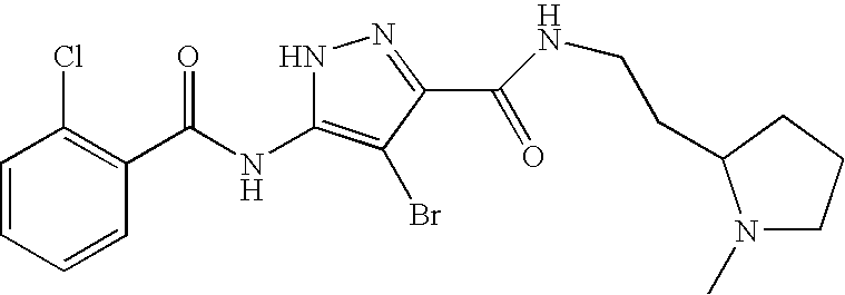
C1=CC=CC(C(NC2=C(Br)C(C(=O)NCCC3N(C)CCC3)=NN2)=O)=C1Cl
